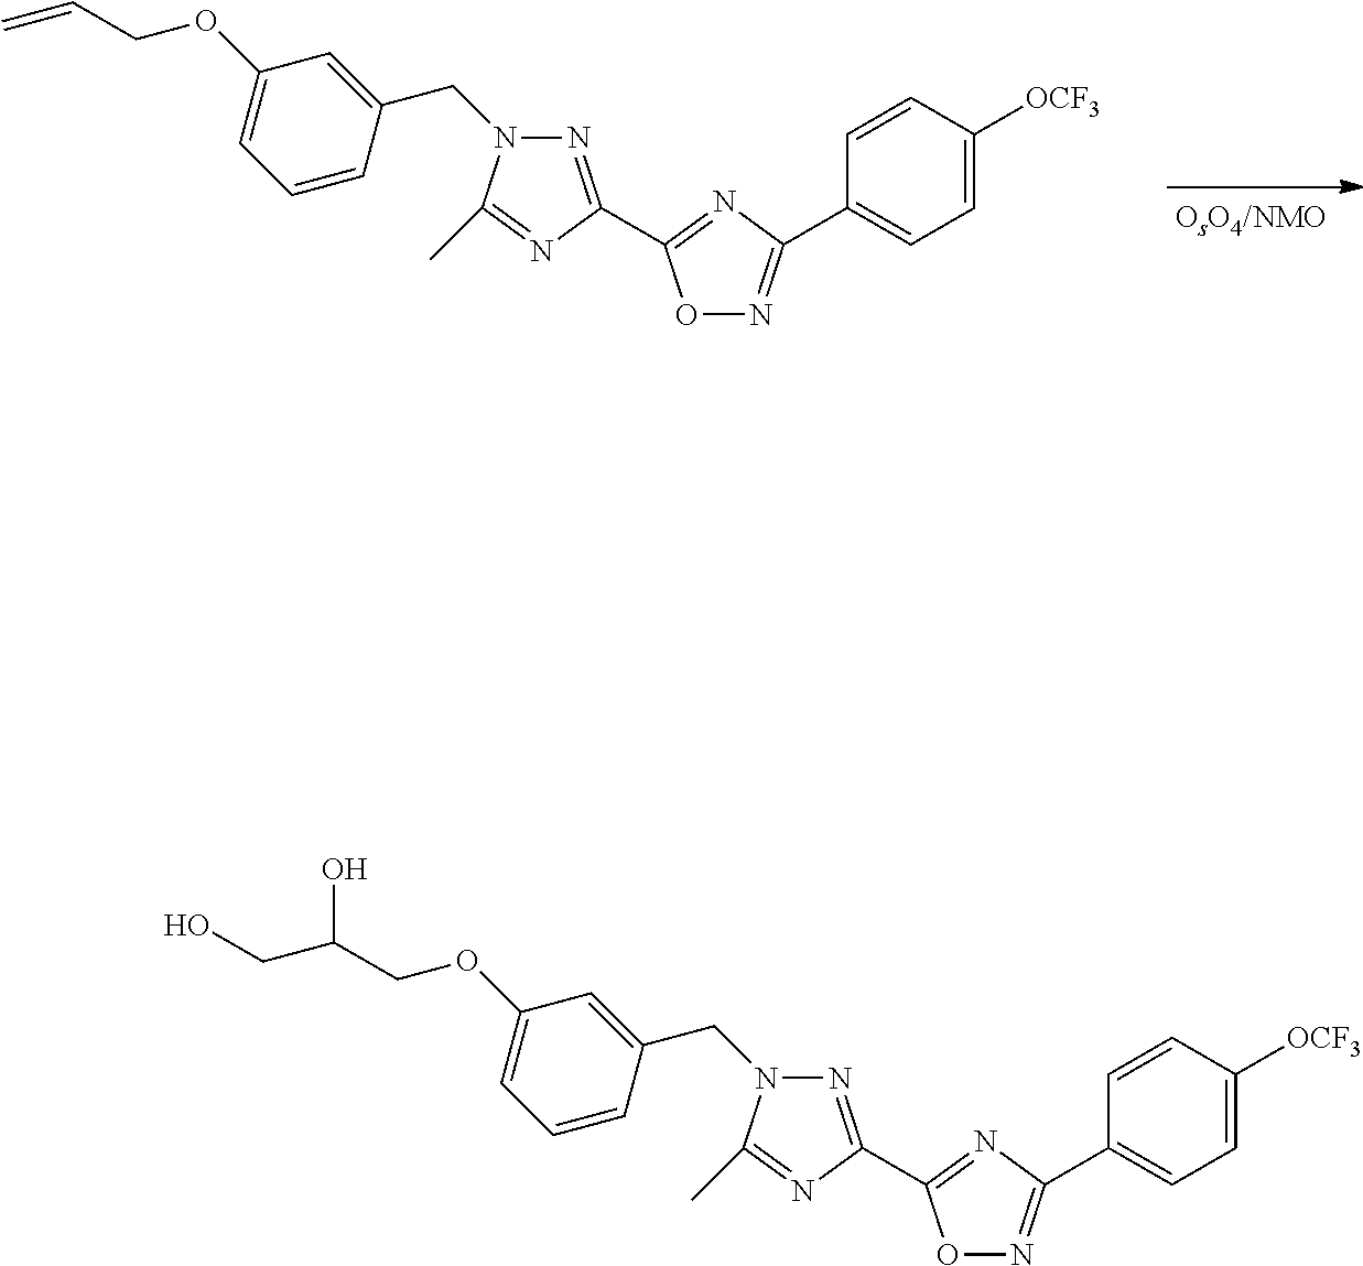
N1=C(C2=NC(C3=CC=C([OCF3])C=C3)=NO2)N=C(C)N1CC1=CC(OCC=C)=CC=C1.N1=C(C2=NC(C3=CC=C([OCF3])C=C3)=NO2)N=C(C)N1CC1=CC(OCC(CO)O)=CC=C1
